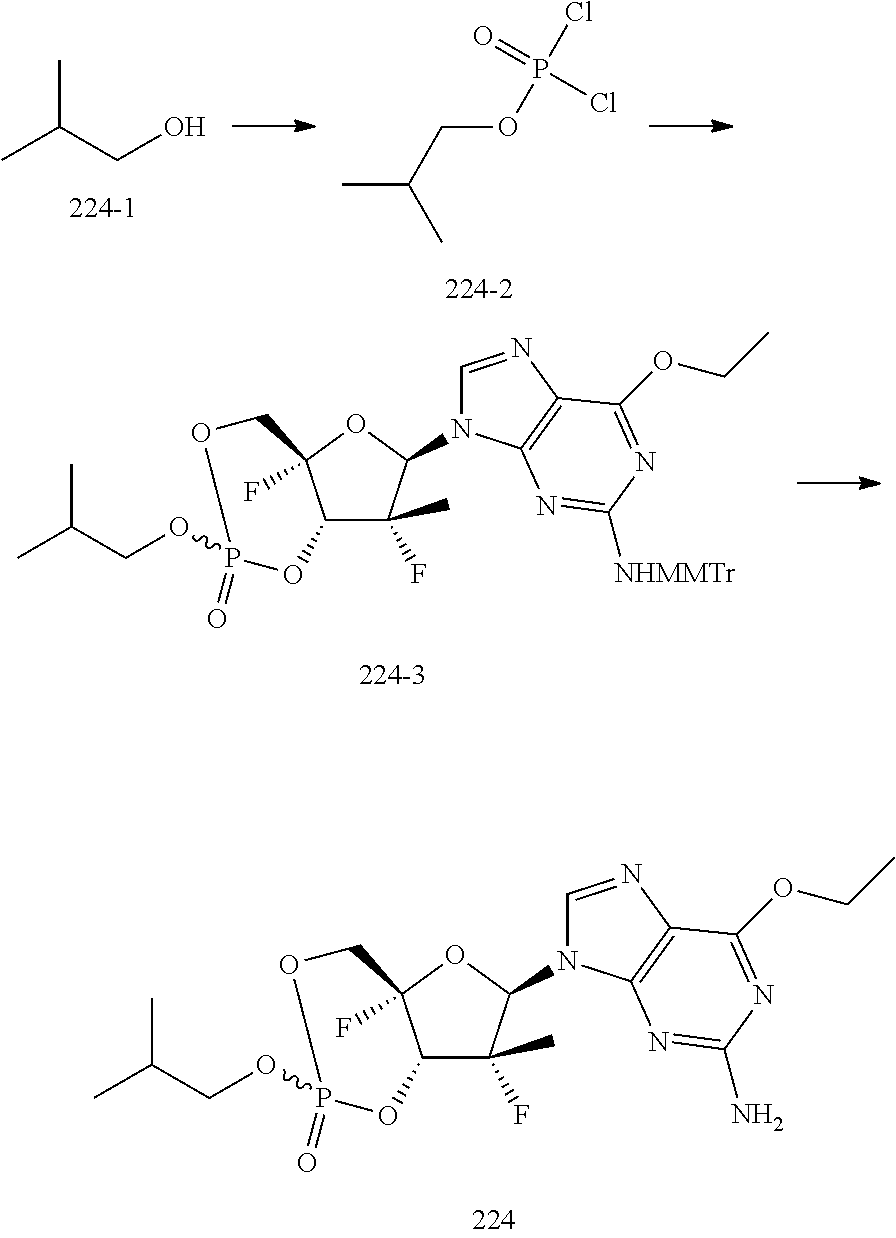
C(CO)(C)C.P(Cl)(=O)(Cl)OCC(C)C.C12C(F)(C)C(N3C=NC4=C3N=C([NHMMTr])N=C4OCC)OC1(F)COP(=O)(OCC(C)C)O2.C12C(F)(C)C(N3C=NC4=C3N=C(N)N=C4OCC)OC1(F)COP(=O)(OCC(C)C)O2
